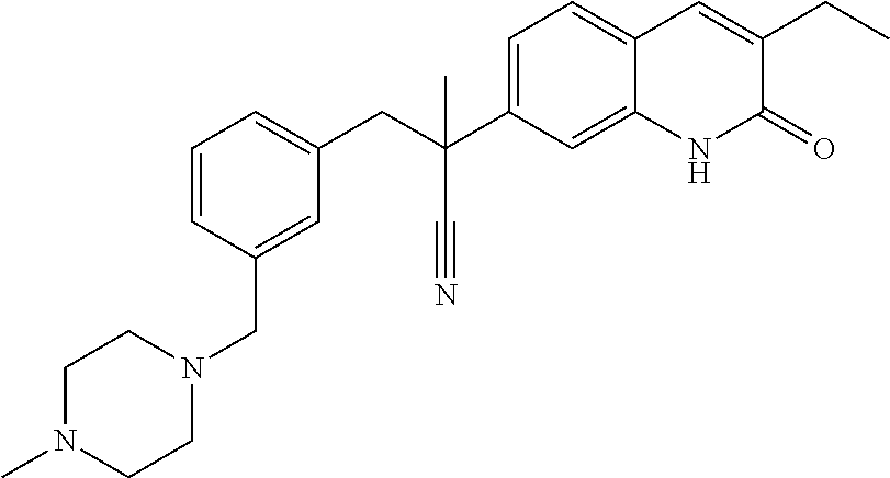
C1N(C)CCN(CC2=CC(CC(C3=CC=C4C(=C3)NC(=O)C(CC)=C4)(C)C#N)=CC=C2)C1
